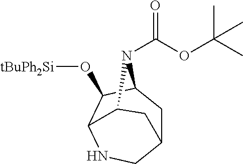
O(C(C)(C)C)C(N1C2CC3CNC(C2O[tBuPh2Si])C1C3)=O
